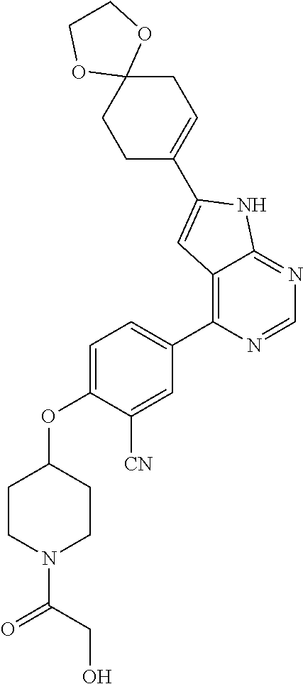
C1=C(OC2CCN(C(CO)=O)CC2)C([CN])=CC(C2=C3C(=NC=N2)NC(C2=CCC4(CC2)OCCO4)=C3)=C1
